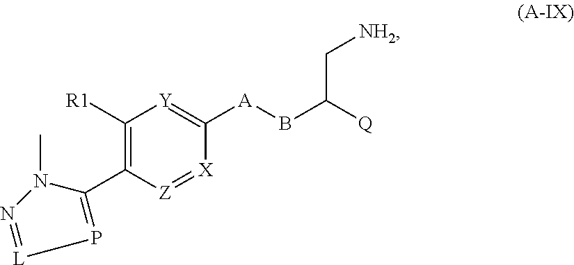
C1([R1])=C(C2=P[L]=NN2C)[Z]=[X]C([A]BC([Q])C[NH2])=[Y]1
